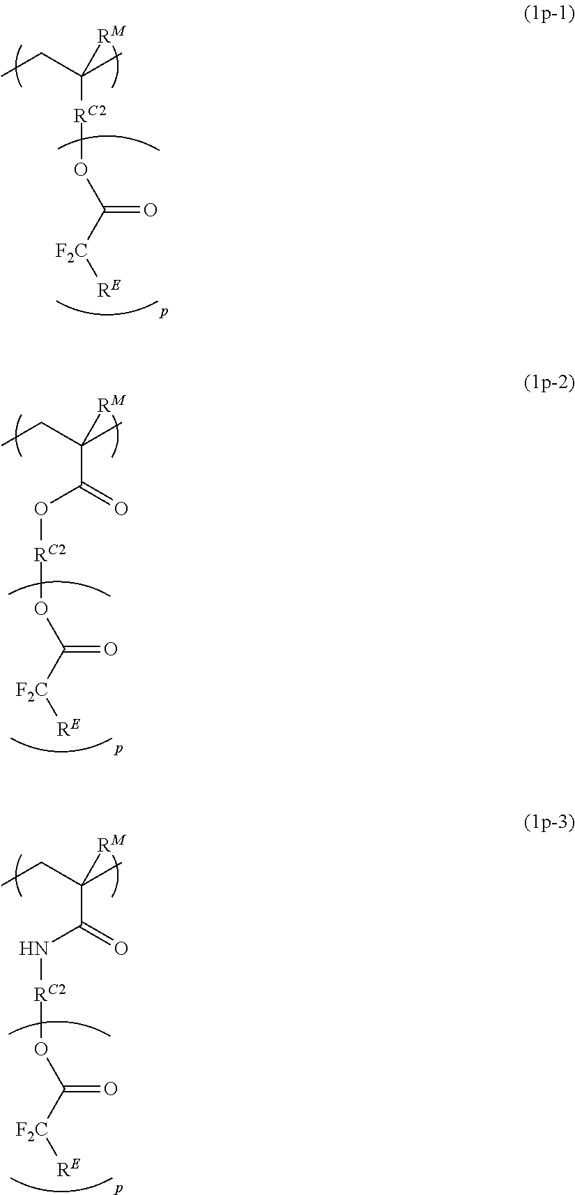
CCC(C)([RM])[RC2]OC([F2C][RE])=O.CCC(C)([RM])C(=O)O[RC2]OC([F2C][RE])=O.CCC(C)([RM])C(=O)N[RC2]OC([F2C][RE])=O
